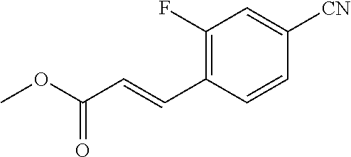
C1(F)=C(C=CC(OC)=O)C=CC([CN])=C1
